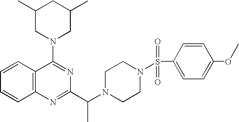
C1=CC2=C(C=C1)N=C(C(N1CCN(S(C3=CC=C(OC)C=C3)(=O)=O)CC1)C)N=C2N1CC(C)CC(C)C1
